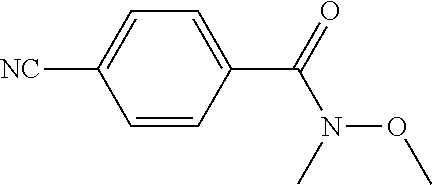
C1=C([NC])C=CC(C(=O)N(C)OC)=C1
